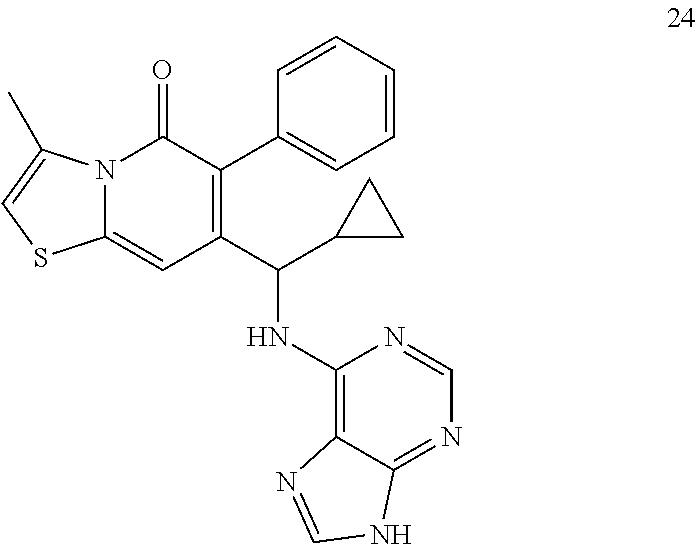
C1(C(C2CC2)NC2=C3C(=NC=N2)NC=N3)=C(C2=CC=CC=C2)C(=O)N2C(=C1)SC=C2C
